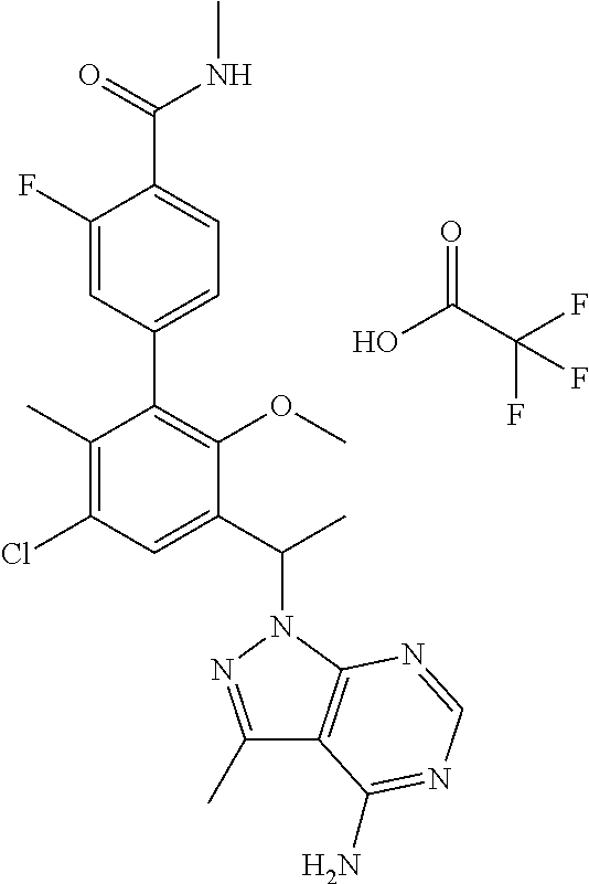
C1(F)=CC(C2=C(OC)C(C(N3N=C(C)C4=C3N=CN=C4N)C)=CC(Cl)=C2C)=CC=C1C(=O)NC.O=C(C(F)(F)F)O
